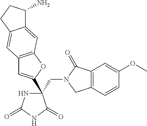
C(C1(C2=CC3=C(O2)C=C2C(=C3)CCC2N)NC(=O)NC1=O)N1CC2=C(C1=O)C=C(OC)C=C2
